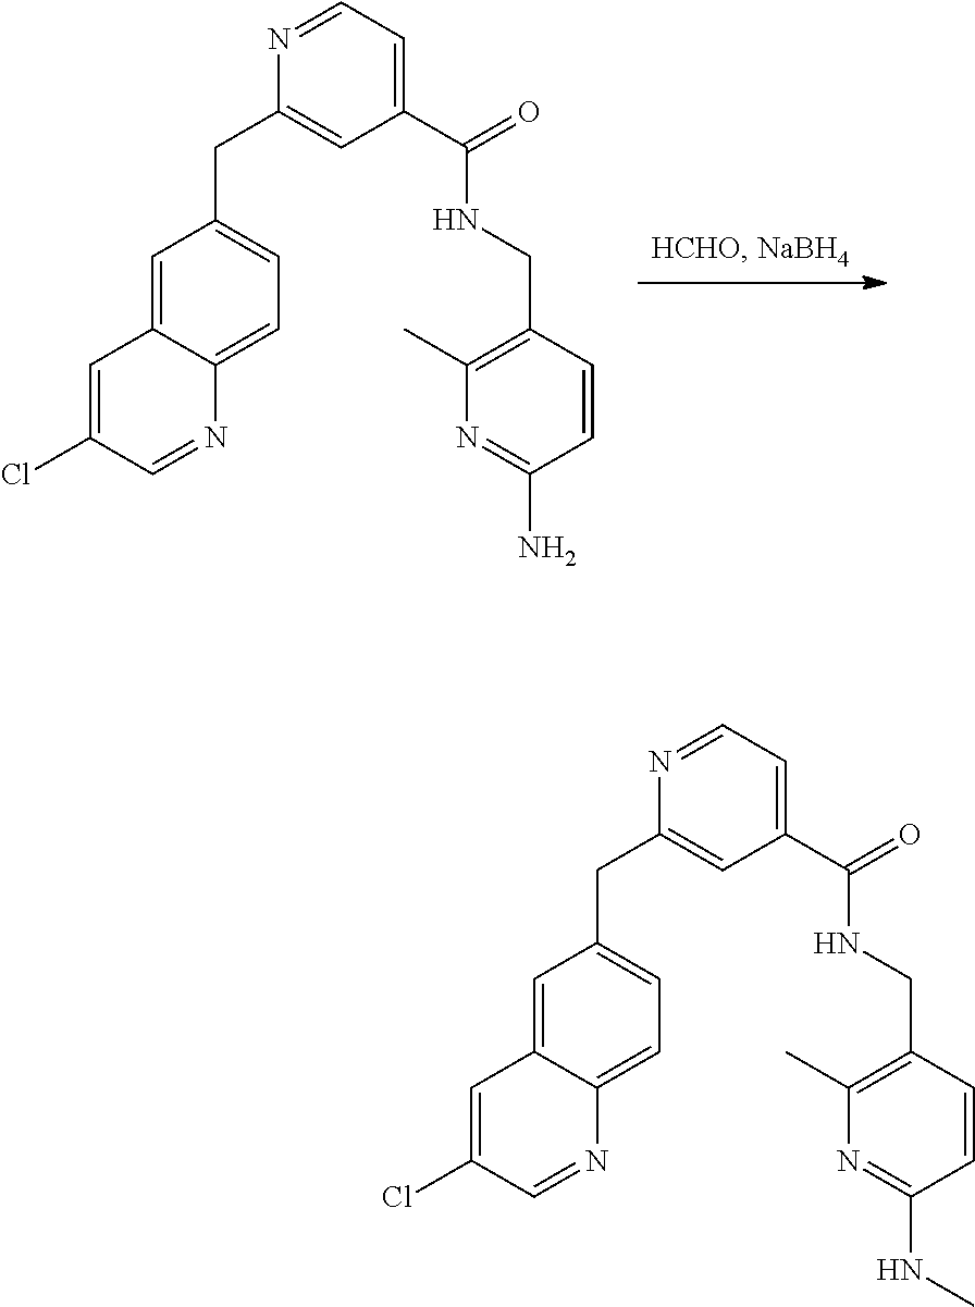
C1(Cl)=CC2=CC(CC3=CC(C(=O)NCC4=C(C)N=C(N)C=C4)=CC=N3)=CC=C2N=C1.C1(Cl)=CC2=CC(CC3=CC(C(=O)NCC4=C(C)N=C(NC)C=C4)=CC=N3)=CC=C2N=C1
